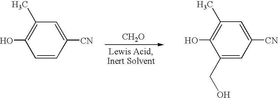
[CH2O].C1=CC([CN])=CC(C)=C1O.C1(CO)=CC([CN])=CC(C)=C1O
